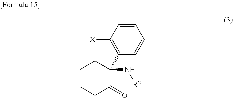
C1=CC([X])=C(C2(N[R2])CCCCC2=O)C=C1
